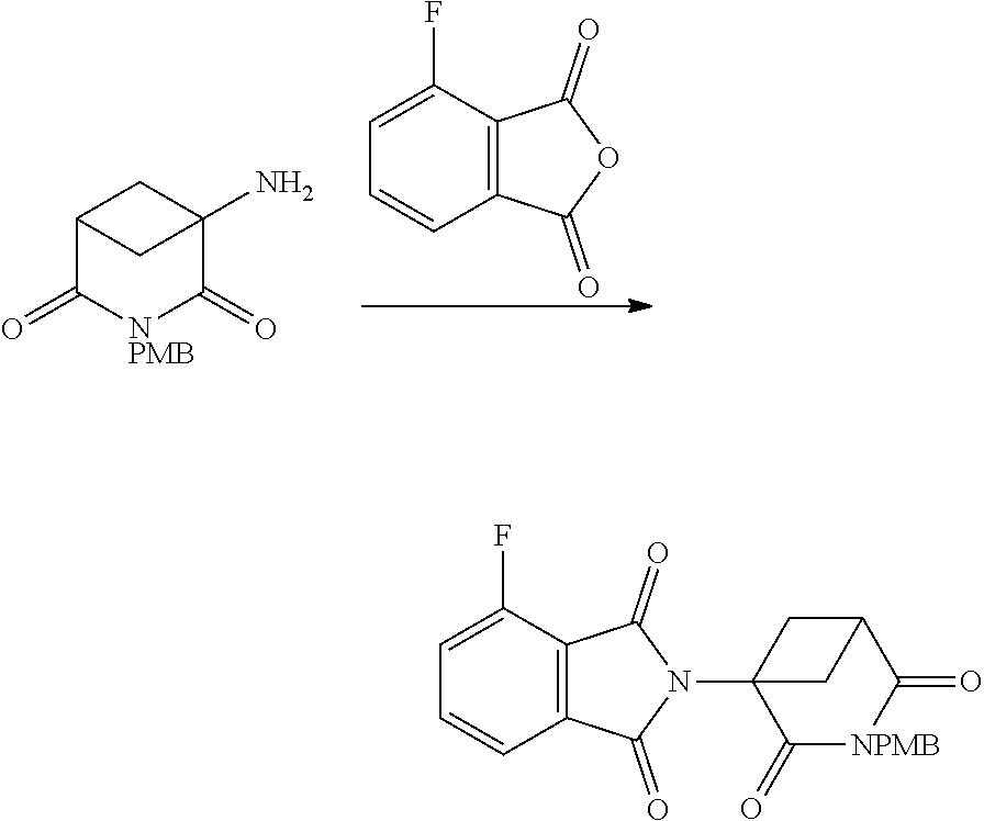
C12=C(C(=O)OC1=O)C(F)=CC=C2.C12C(=O)[NPMB]C(=O)C(N)(C1)C2.C12=C(C(=O)N(C34C(=O)[NPMB]C(=O)C(C3)C4)C1=O)C(F)=CC=C2
